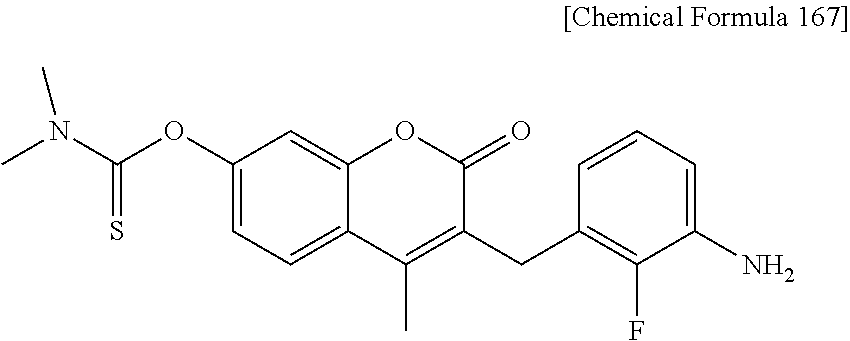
CN(C(=S)OC1=CC=C2C(=C1)OC(=O)C(CC1=C(F)C(N)=CC=C1)=C2C)C
